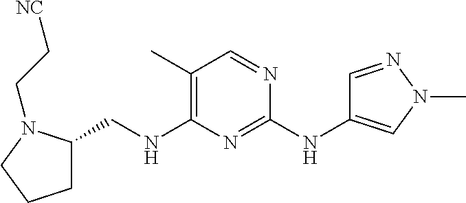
C1(C)=C(NCC2CCCN2CC[NC])N=C(NC2=CN(C)N=C2)N=C1
